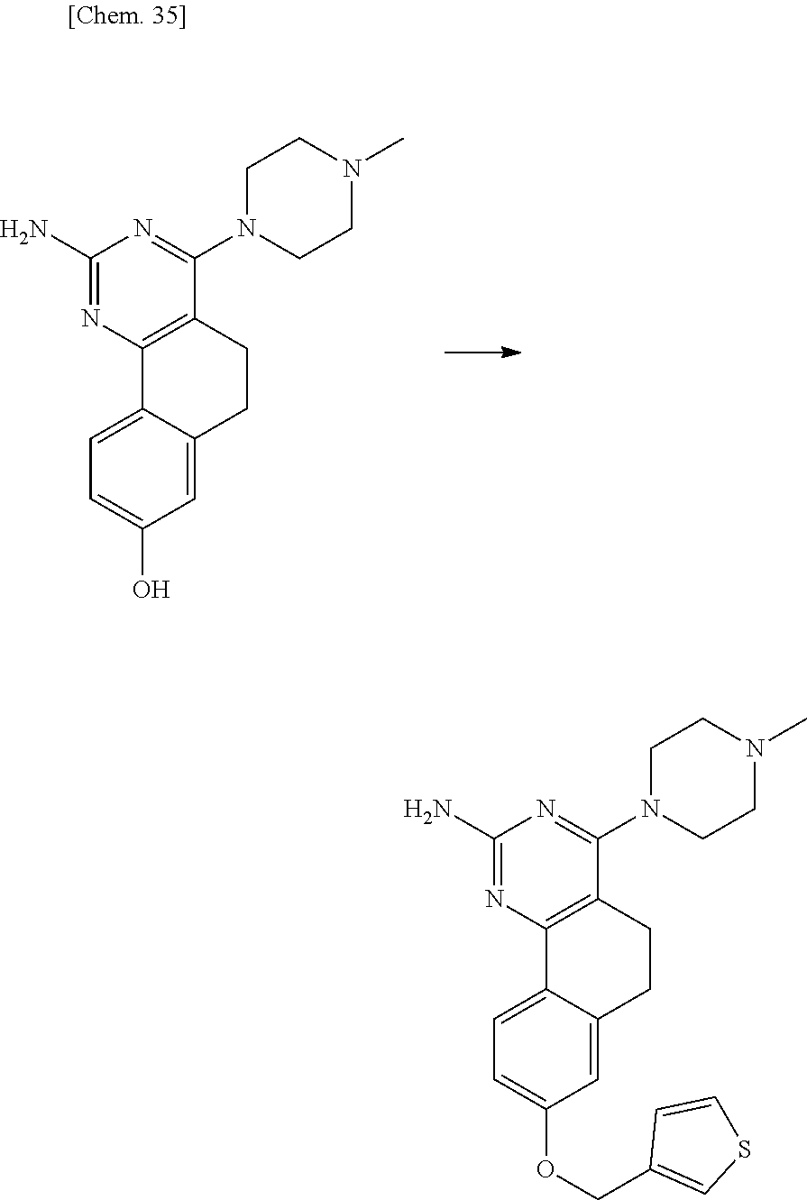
N1=C(N2CCN(C)CC2)C2=C(N=C1N)C1=CC=C(O)C=C1CC2.N1=C(N2CCN(C)CC2)C2=C(N=C1N)C1=CC=C(OCC3=CSC=C3)C=C1CC2
